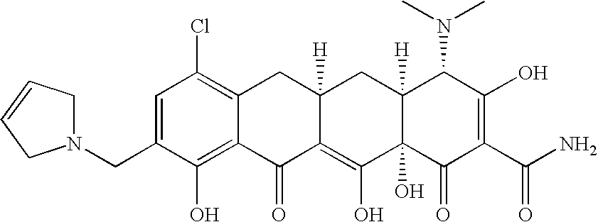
N1(CC2=CC(Cl)=C3C(=C2O)C(=O)C2=C(O)C4(O)C([H])(CC2([H])C3)C(N(C)C)C(O)=C(C(N)=O)C4=O)CC=CC1
